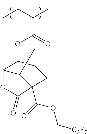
C(C(C)(C(OC1C2C3CC1CC3(C(=O)OC[C3F7])C(=O)O2)=O)C)C
